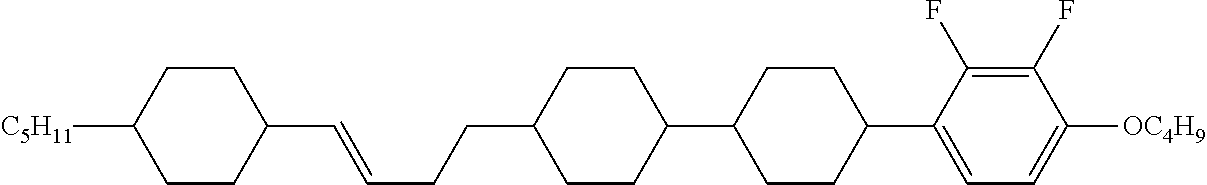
C1(C=CCCC2CCC(C3CCC(C4=CC=C([OC4H9])C(F)=C4F)CC3)CC2)CCC([C5H11])CC1
